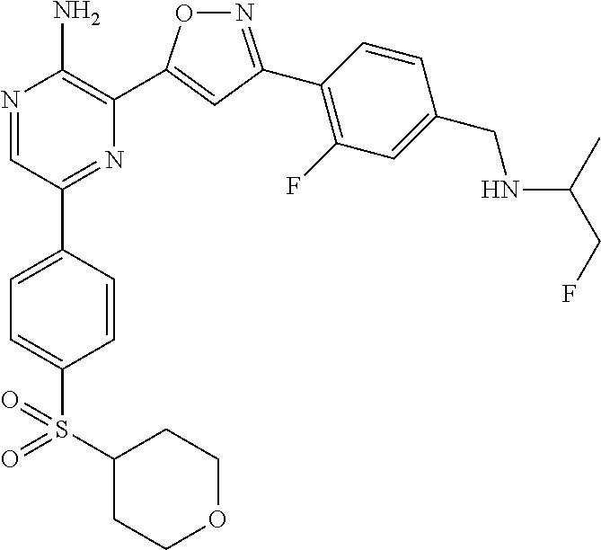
N1=C(C2=C(F)C=C(CNC(C)CF)C=C2)C=C(C2=C(N)N=CC(C3=CC=C(S(=O)(=O)C4CCOCC4)C=C3)=N2)O1
